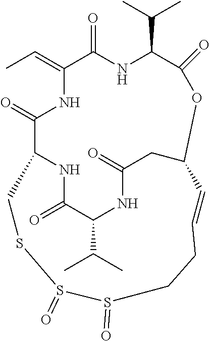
CC=C1C(=O)NC(C(C)C)C(=O)OC2CC(=O)NC(C(C)C)C(=O)NC(C(=O)N1)CSS(=O)S(=O)CCC=C2
